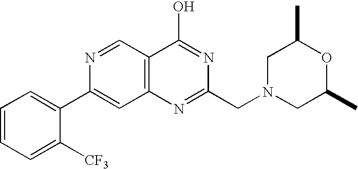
C1=CC=C([CF3])C(C2=CC3=C(C=N2)C(O)=NC(CN2CC(C)OC(C)C2)=N3)=C1
